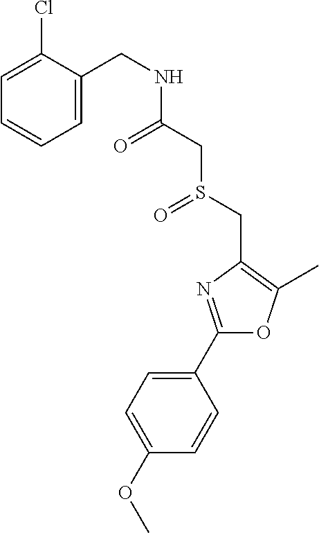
C1(OC)=CC=C(C2=NC(CS(=O)CC(=O)NCC3=CC=CC=C3Cl)=C(C)O2)C=C1
